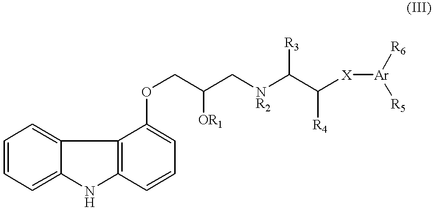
C1=CC=C2C(=C1)C1=C(N2)C=CC=C1OCC(C[NR2]C(C([X][Ar]([R6])[R5])[R4])[R3])[OR1]
